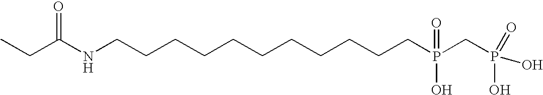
CCC(NCCCCCCCCCCCP(CP(O)(=O)O)(=O)O)=O
